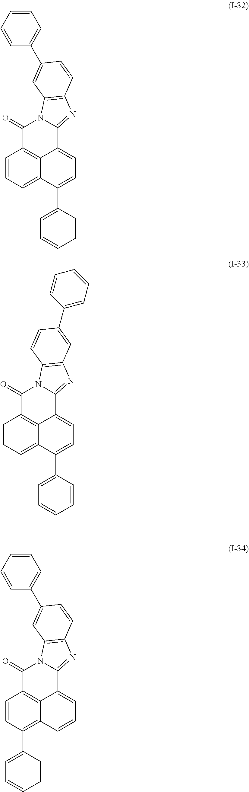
C1(=O)C2=C3C(=CC=C(C4=CC=CC=C4)C3=CC=C2)C2=NC3=C(N12)C=C(C1=CC=CC=C1)C=C3.C1(=O)C2=C3C(=CC=C(C4=CC=CC=C4)C3=CC=C2)C2=NC3=C(N12)C=CC(C1=CC=CC=C1)=C3.C1(=O)C2=C3C(=CC=CC3=C(C3=CC=CC=C3)C=C2)C2=NC3=C(N12)C=C(C1=CC=CC=C1)C=C3
